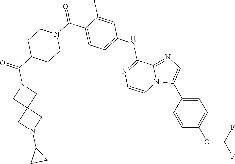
C1(C2=CN=C3N2C=CN=C3NC2=CC=C(C(N3CCC(C(=O)N4CC5(CN(C6CC6)C5)C4)CC3)=O)C(C)=C2)=CC=C(OC(F)F)C=C1
